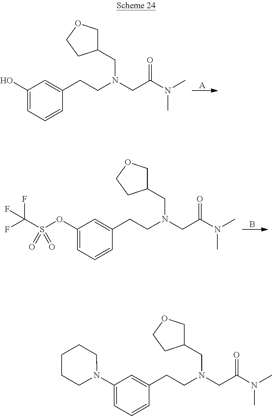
[A].C1(O)=CC=CC(CCN(CC(N(C)C)=O)CC2COCC2)=C1.B.C1(OS(C(F)(F)F)(=O)=O)=CC=CC(CCN(CC(N(C)C)=O)CC2COCC2)=C1.C1(N2CCCCC2)=CC=CC(CCN(CC(N(C)C)=O)CC2COCC2)=C1
